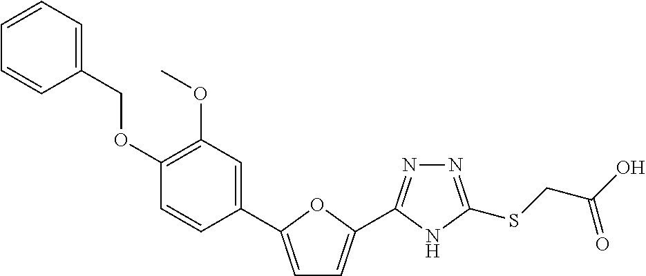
N1=C(SCC(O)=O)NC(C2=CC=C(C3=CC(OC)=C(OCC4=CC=CC=C4)C=C3)O2)=N1
